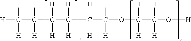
[H]C(C(C(C(C(C([H])([H])OC(C(O[H])([H])[H])([H])[H])([H])[H])([H])[H])([H])[H])([H])[H])([H])[H]
